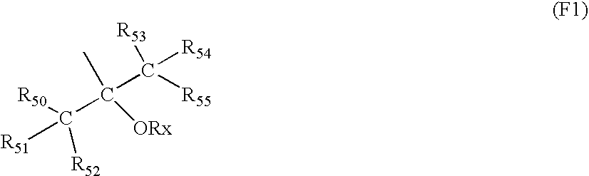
[R51]C(C(C([R54])([R53])[R55])(C)[ORx])([R52])[R50]
